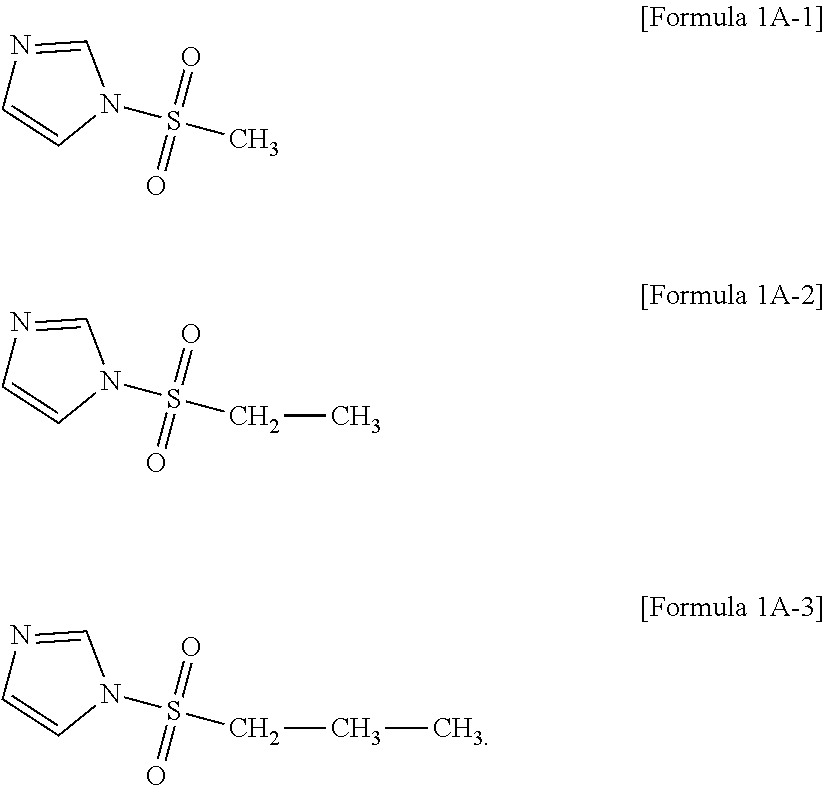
N1=CN(S(=O)(=O)C)C=C1.N1=CN(S(=O)(=O)CC)C=C1.N1=CN(S(=O)(=O)CCC)C=C1
